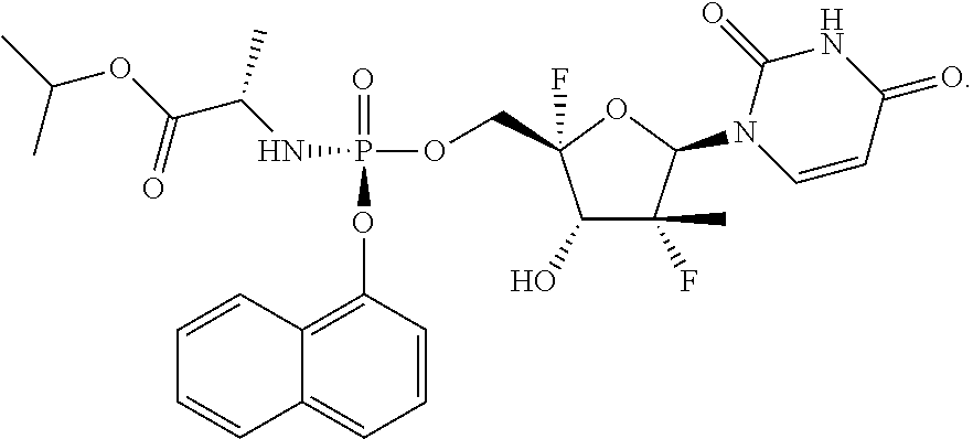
P(=O)(OC1=C2C=CC=CC2=CC=C1)(OCC1(F)C(O)C(F)(C)C(N2C=CC(=O)NC2=O)O1)NC(C(OC(C)C)=O)C
